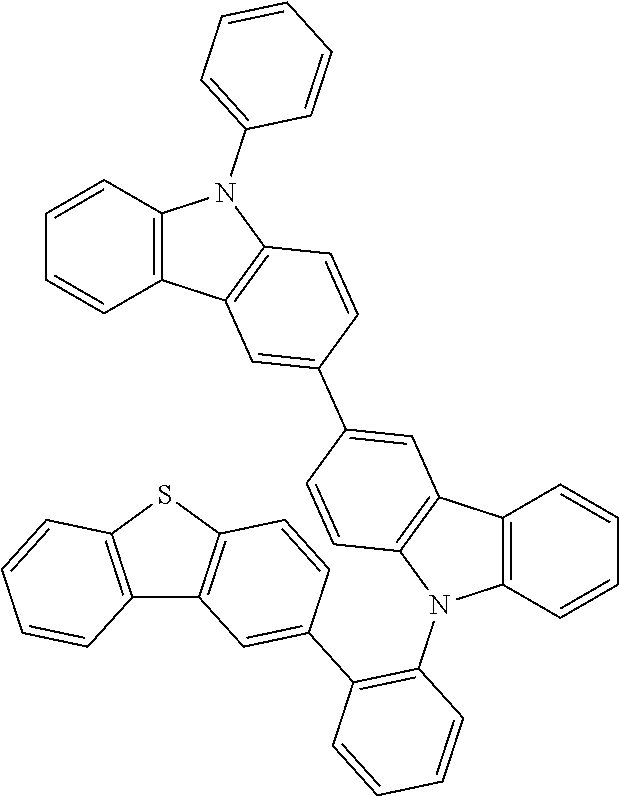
C1=CC(C2=CC3=C(SC4=C3C=CC=C4)C=C2)=C(N2C3=C(C4=C2C=CC(C2=CC5=C(N(C6=CC=CC=C6)C6=C5C=CC=C6)C=C2)=C4)C=CC=C3)C=C1
